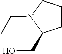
C(N1C(CO)CCC1)C
